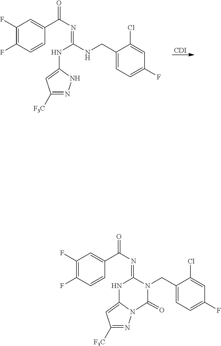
C1(F)=C(F)C=CC(C(N=C2N(CC3=CC=C(F)C=C3Cl)C(=O)N3C(=CC([F3C])=N3)N2)=O)=C1.C1(F)=C(F)C=CC(C(N=C(NCC2=CC=C(F)C=C2Cl)NC2=CC([F3C])=NN2)=O)=C1.[CDI]
